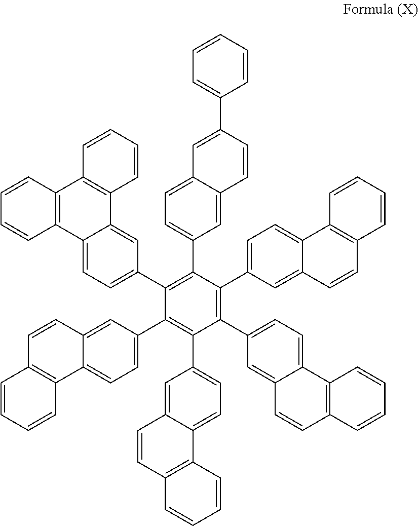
C1(C2=CC=C3C(=C2)C=CC2=C3C=CC=C2)=C(C2=CC=C3C(=C2)C=CC2=C3C=CC=C2)C(C2=CC=C3C(=C2)C=CC(C2=CC=CC=C2)=C3)=C(C2=CC=C3C(=C2)C2=C(C4=C3C=CC=C4)C=CC=C2)C(C2=CC=C3C(=C2)C=CC2=C3C=CC=C2)=C1C1=CC=C2C(=C1)C=CC1=C2C=CC=C1
